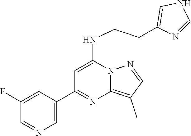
C1(C2=NC3=C(C)C=NN3C(NCCC3=CNC=N3)=C2)=CN=CC(F)=C1
